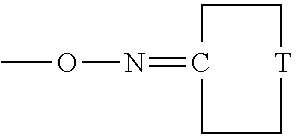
CON=C.[T]
